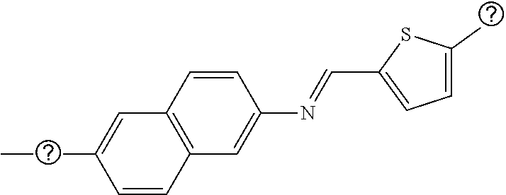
C1=C(C)SC(C=NC2=CC3=C(C=C2)C=C(CC)C=C3)=C1
